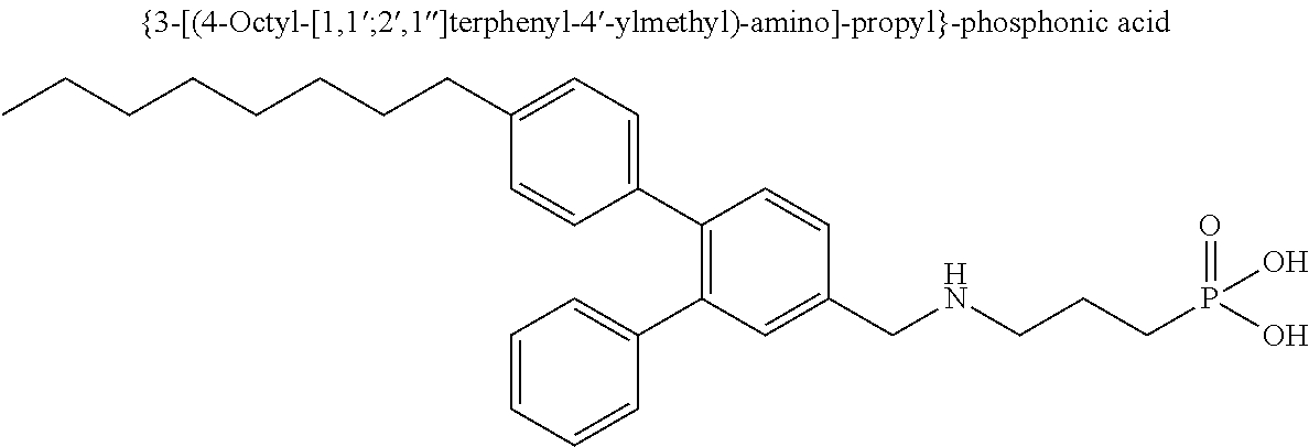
C(CCCC1=CC=C(C2=C(C3=CC=CC=C3)C=C(CNCCCP(O)(O)=O)C=C2)C=C1)CCCC
